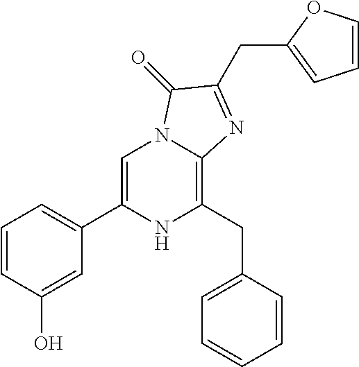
C1=C(C2=CC=CC(O)=C2)NC(CC2=CC=CC=C2)=C2N1C(=O)C(CC1=CC=CO1)=N2
